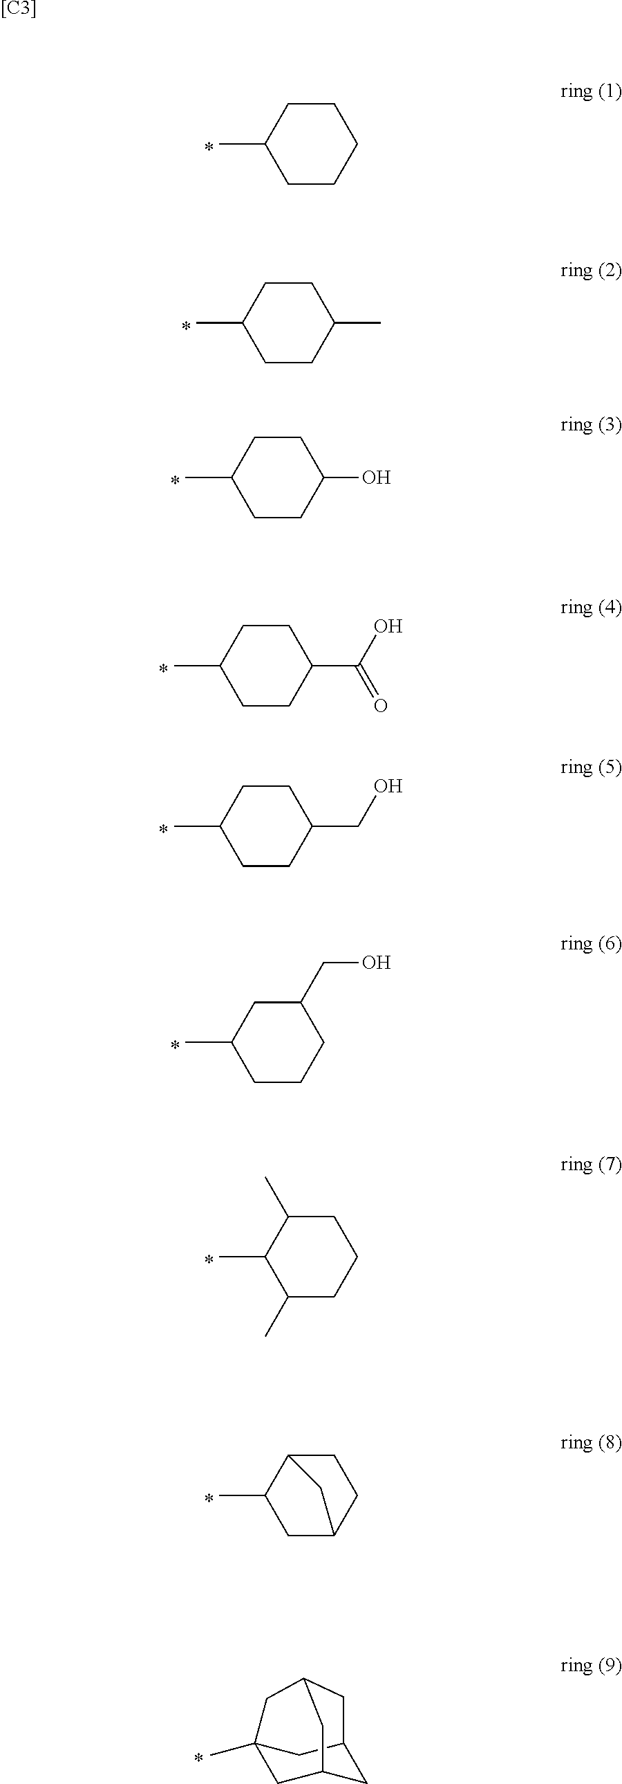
C1CC(C)CCC1.C1CC(C)CCC1C.C1CC(C)CCC1O.C1CC(C)CCC1C(O)=O.C1CC(C)CCC1CO.C1(CO)CC(C)CCC1.C1C(C)C(C)C(C)CC1.C1C2C(C)CC(C1)C2.C12(C)CC3CC(C1)CC(C2)C3.[[C3]]
